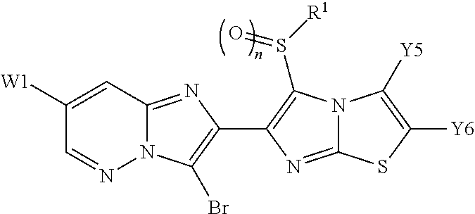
C1([W1])=CC2=NC(C3=C(S([R1])=O)N4C(=N3)SC([Y6])=C4[Y5])=C(Br)N2N=C1
